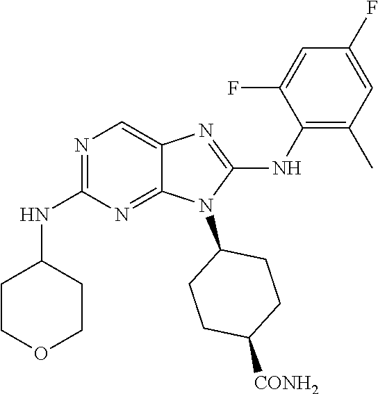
N1=C(NC2CCOCC2)N=C2C(=C1)N=C(NC1=C(C)C=C(F)C=C1F)N2C1CCC([CONH2])CC1
